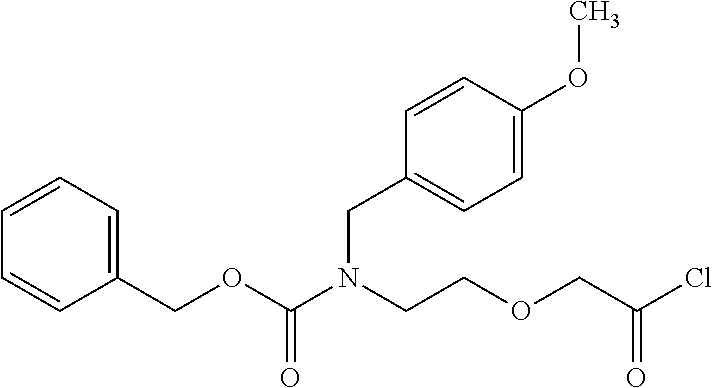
C1=CC=C(COC(N(CCOCC(Cl)=O)CC2=CC=C(OC)C=C2)=O)C=C1
